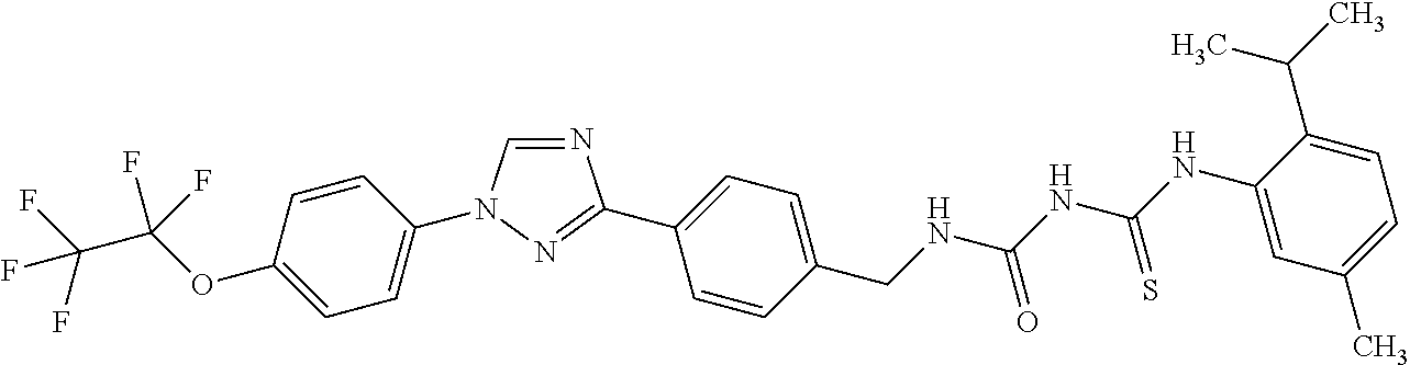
N1=CN(C2=CC=C(OC(C(F)(F)F)(F)F)C=C2)N=C1C1=CC=C(CNC(NC(NC2=CC(C)=CC=C2C(C)C)=S)=O)C=C1
